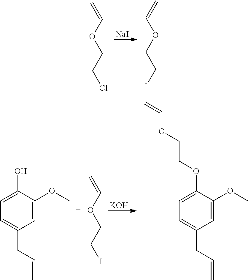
[NaI].C=COCCCl.C(OCCI)=C.[KOH].C1=C(O)C(OC)=CC(CC=C)=C1.C=COCCI.C1=C(OCCOC=C)C(OC)=CC(CC=C)=C1
